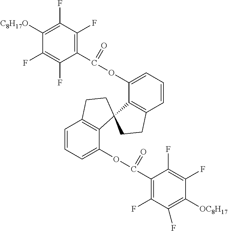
C1(C(OC2=CC=CC3=C2C2(C4=C(C=CC=C4OC(C4=C(F)C(F)=C([OC8H17])C(F)=C4F)=O)CC2)CC3)=O)=C(F)C(F)=C([C8H17O])C(F)=C1F
